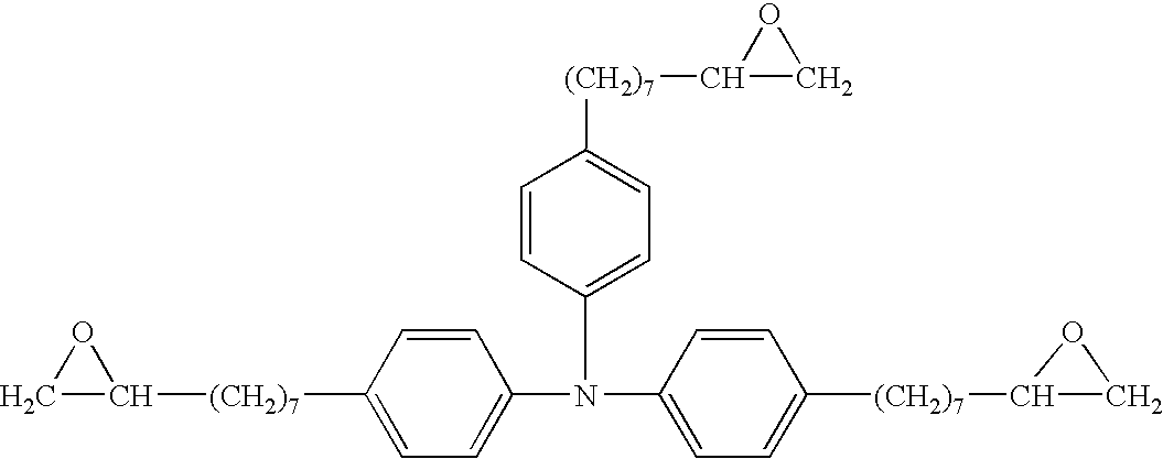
C1=C(N(C2=CC=C([(CH2)7]C3CO3)C=C2)C2=CC=C([(CH2)7]C3CO3)C=C2)C=CC([(CH2)7]C2OC2)=C1
